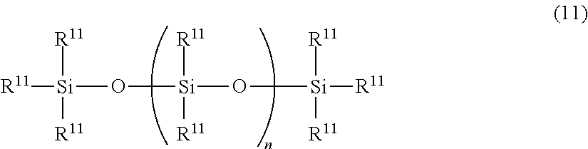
[R11][Si](O[Si](O[Si]([R11])([R11])[R11])([R11])[R11])([R11])[R11]
